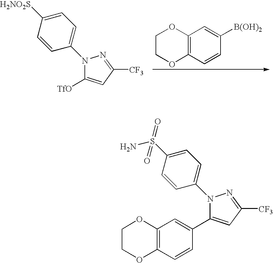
C1COC2=C(O1)C=C([B(OH)2])C=C2.N1(C2=CC=C([H2NO2S])C=C2)C([TfO])=CC([CF3])=N1.N1(C2=CC=C(S(=O)(=O)N)C=C2)C(C2=CC3=C(C=C2)OCCO3)=CC([CF3])=N1
